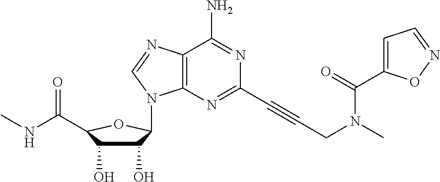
C12=C(N=C(C#CCN(C)C(C3=CC=NO3)=O)N=C1N)N(C1C(O)C(O)C(C(=O)NC)O1)C=N2
